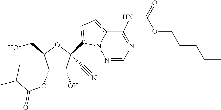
OCC1OC(C#N)(C2=CC=C3C(NC(=O)OCCCCC)=NC=NN32)C(O)C1OC(C(C)C)=O
